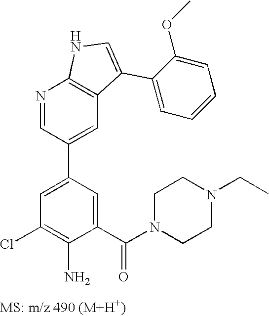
N1=CC(C2=CC(Cl)=C(N)C(C(N3CCN(CC)CC3)=O)=C2)=CC2=C1NC=C2C1=CC=CC=C1OC
